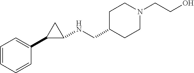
C1=CC=CC(C2CC2NCC2CCN(CCO)CC2)=C1
